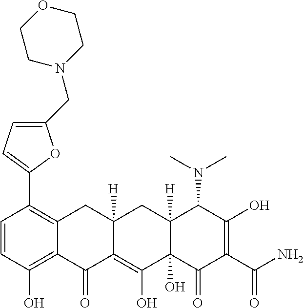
C1(C2=C3C(=C(O)C=C2)C(=O)C2=C(O)C4(O)C([H])(CC2([H])C3)C(N(C)C)C(O)=C(C(N)=O)C4=O)=CC=C(CN2CCOCC2)O1
